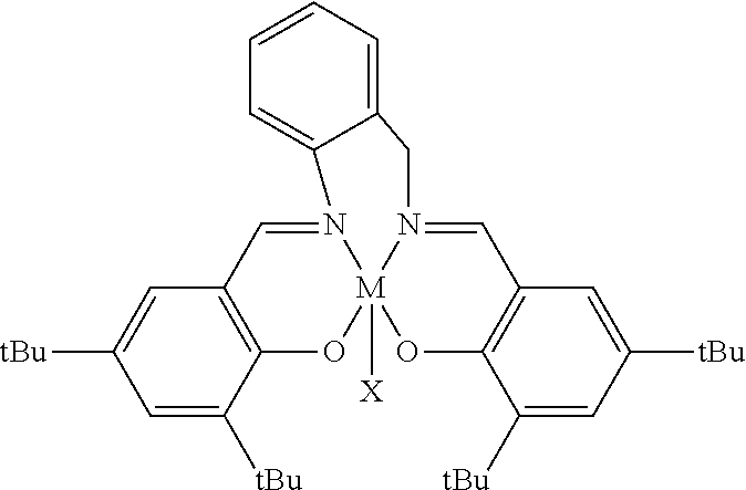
C1=C([tBu])C2=C(C=C1[tBu])C=N1[M]3([X])(O2)OC2=C(C=N3CC3=CC=CC=C13)C=C([tBu])C=C2[tBu]
